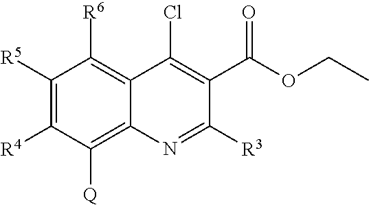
C1([R5])=C([R4])C([Q])=C2C(=C1[R6])C(Cl)=C(C(OCC)=O)C([R3])=N2
